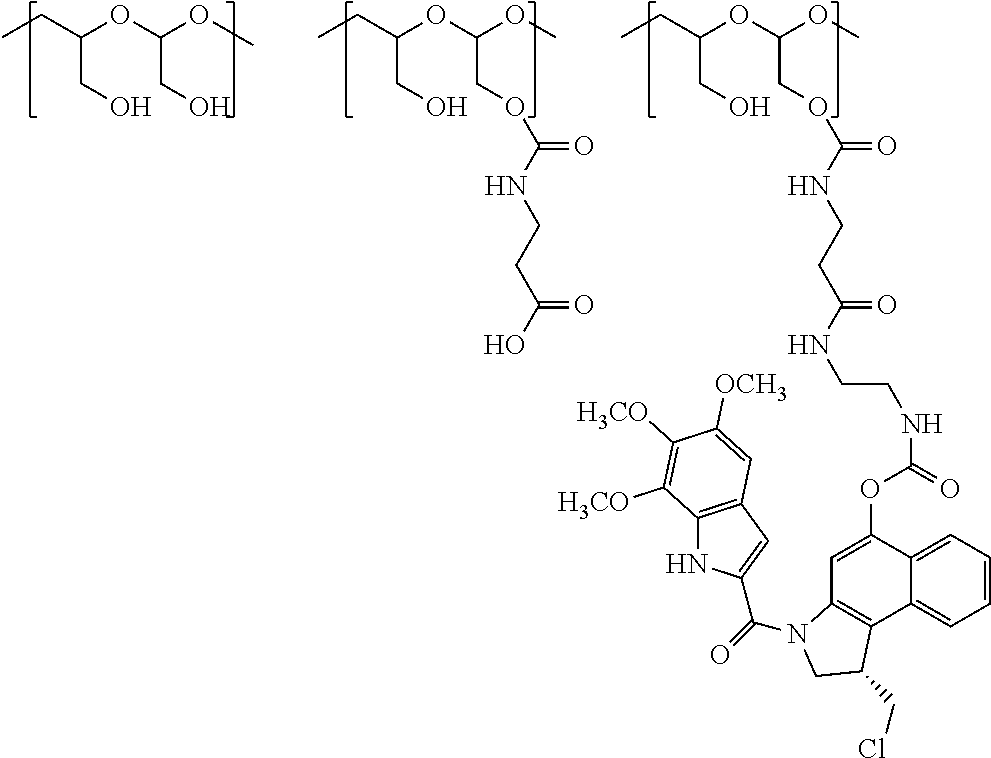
CCC(OC(OC)COC(NCCC(=O)NCCNC(=O)OC1=CC2=C(C3=CC=CC=C13)C(CCl)CN2C(=O)C1=CC2=C(N1)C([H3CO])=C([H3CO])C([OCH3])=C2)=O)CO.CCC(OC(OC)COC(NCCC(O)=O)=O)CO.CCC(OC(OC)CO)CO
